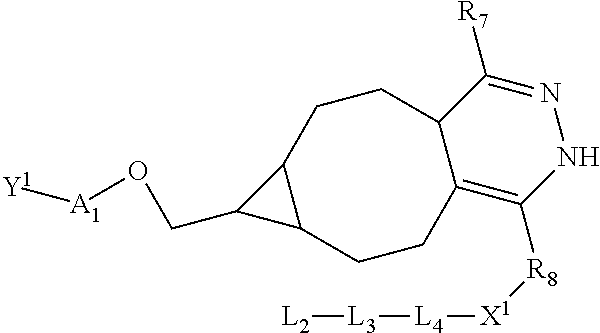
[L2][L3][L4][X1][R8]C1=C2C(C([R7])=NN1)CCC1C(CC2)C1CO[A1][Y1]
